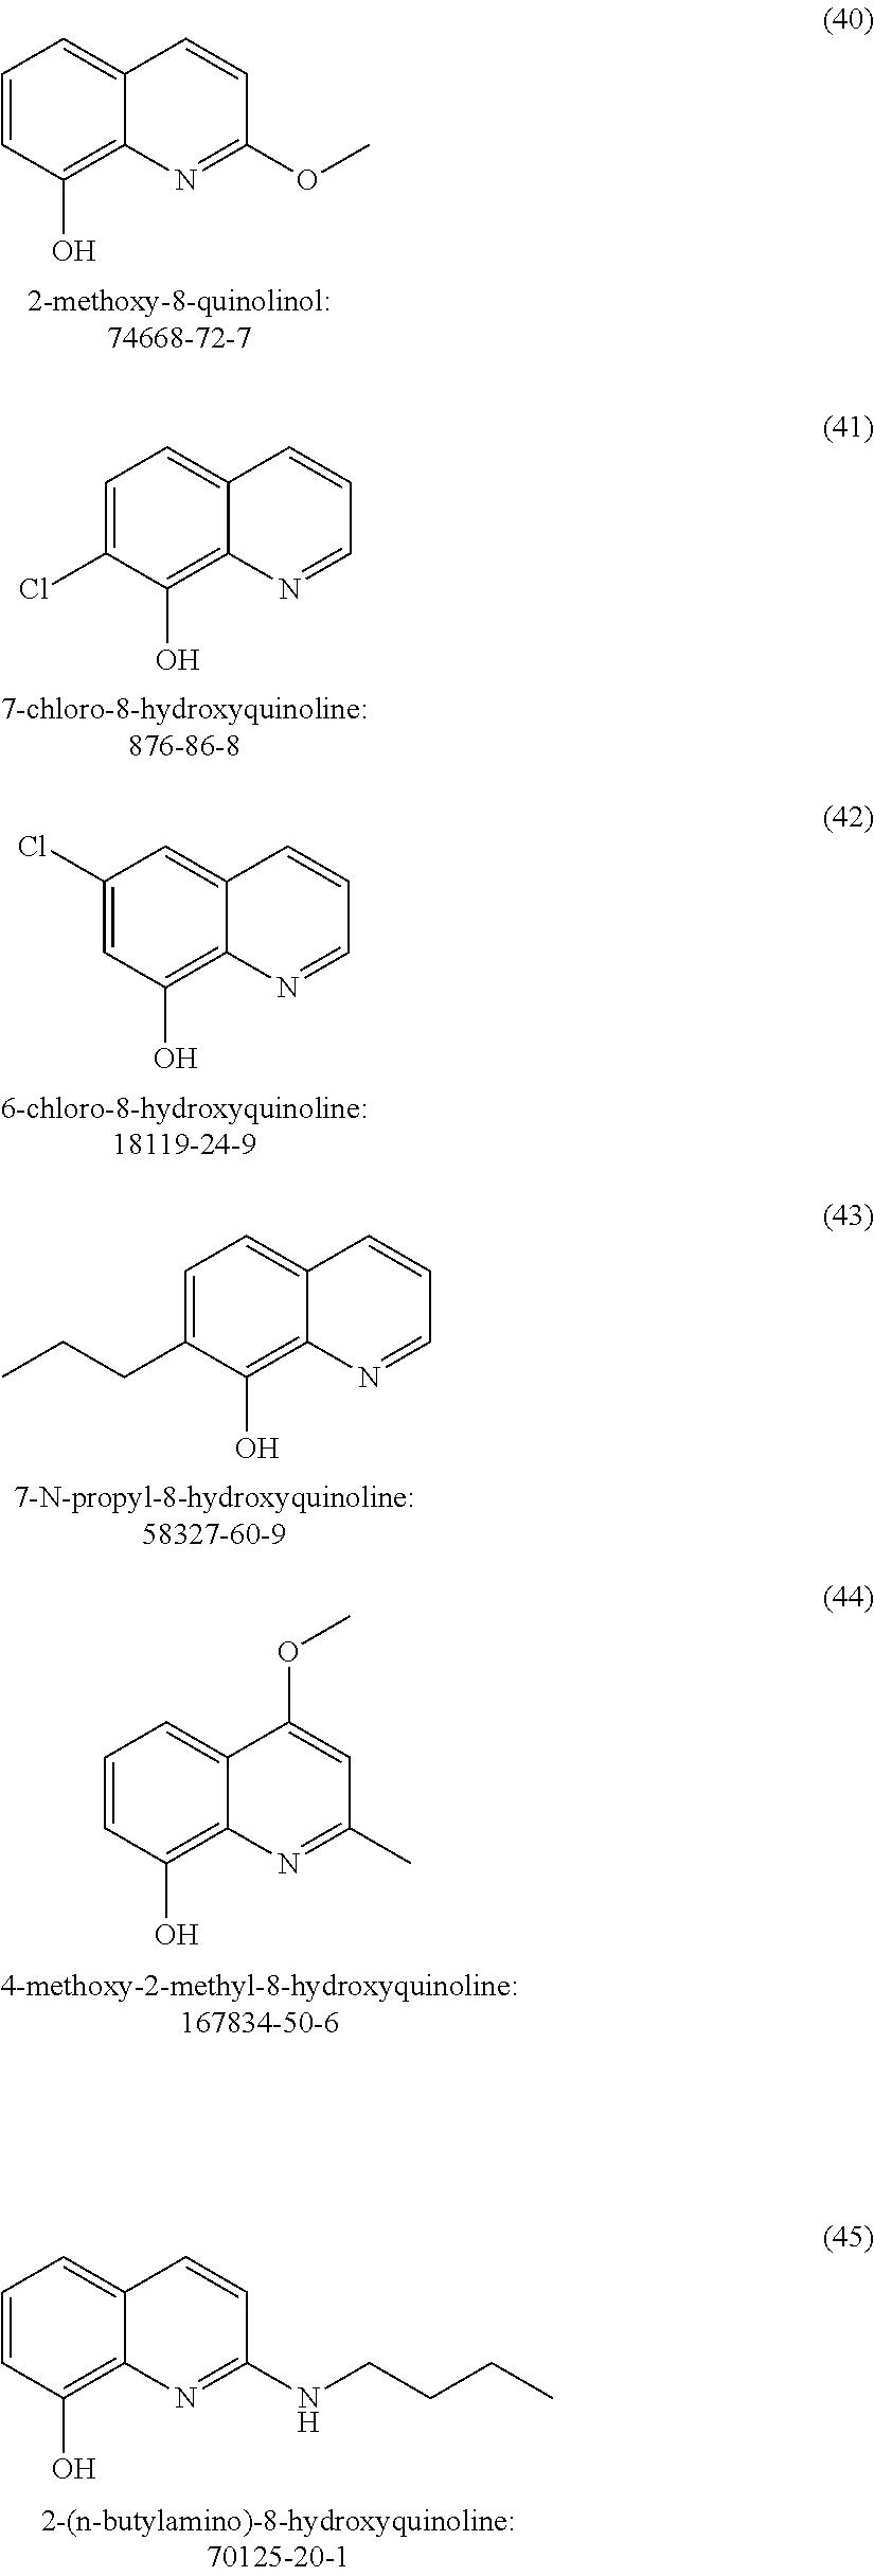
C1=CC(O)=C2C(=C1)C=CC(OC)=N2.C1=C(Cl)C(O)=C2C(=C1)C=CC=N2.C1(Cl)=CC(O)=C2C(=C1)C=CC=N2.C1=C(CCC)C(O)=C2C(=C1)C=CC=N2.C1=CC(O)=C2C(=C1)C(OC)=CC(C)=N2.C1=CC(O)=C2C(=C1)C=CC(NCCCC)=N2
